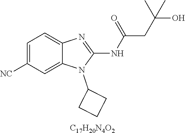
C1=C([NC])C=C2C(=C1)N=C(NC(CC(O)(C)C)=O)N2C1CCC1.[C17H20N4O2]
